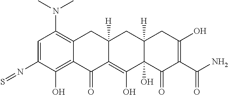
C1=C(N=S)C(O)=C2C(=C1N(C)C)CC1([H])C(=C(O)C3(O)C([H])(C1)CC(O)=C(C(N)=O)C3=O)C2=O
